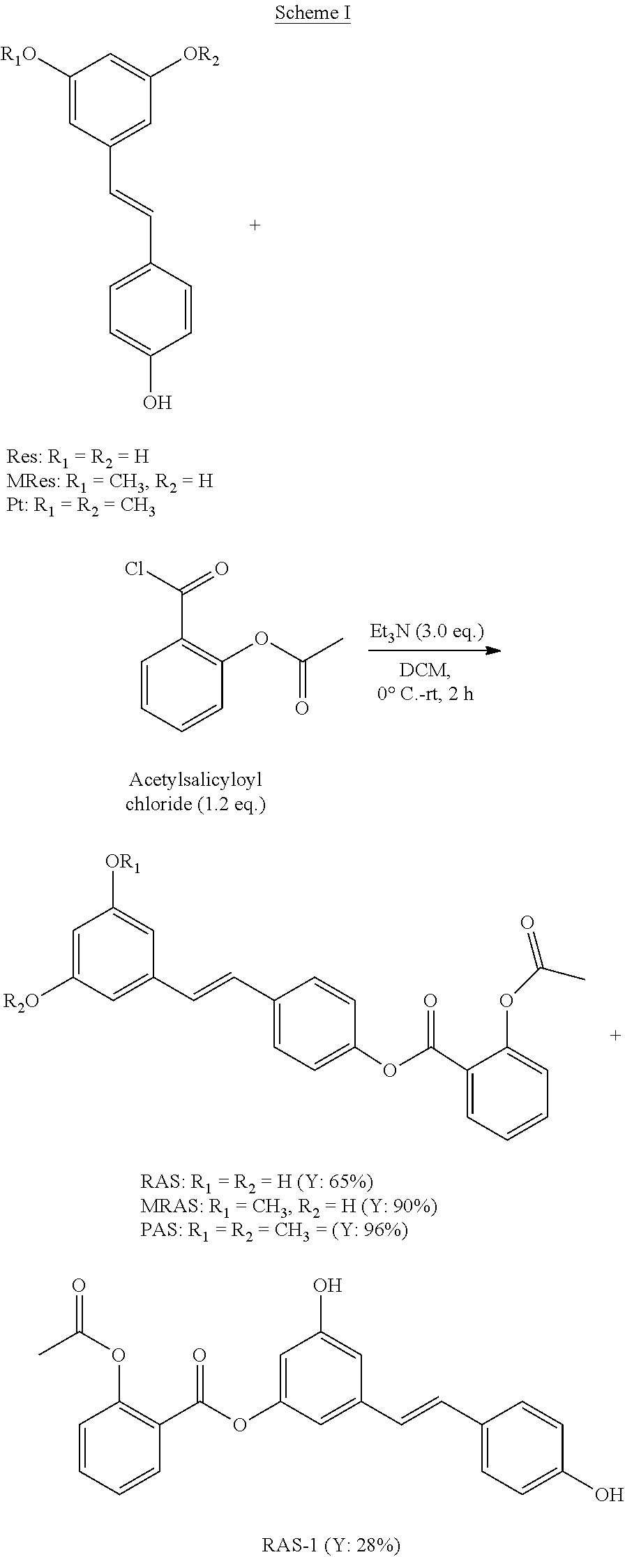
C1=CC=CC(OC(C)=O)=C1C(Cl)=O.C1=C([R2O])C=C(C=CC2=CC=C(OC(=O)C3=CC=CC=C3OC(=O)C)C=C2)C=C1[OR1].C1=CC=CC(C(OC2=CC(O)=CC(C=CC3=CC=C(O)C=C3)=C2)=O)=C1OC(=O)C.C1([R1O])=CC(C=CC2=CC=C(O)C=C2)=CC([OR2])=C1
